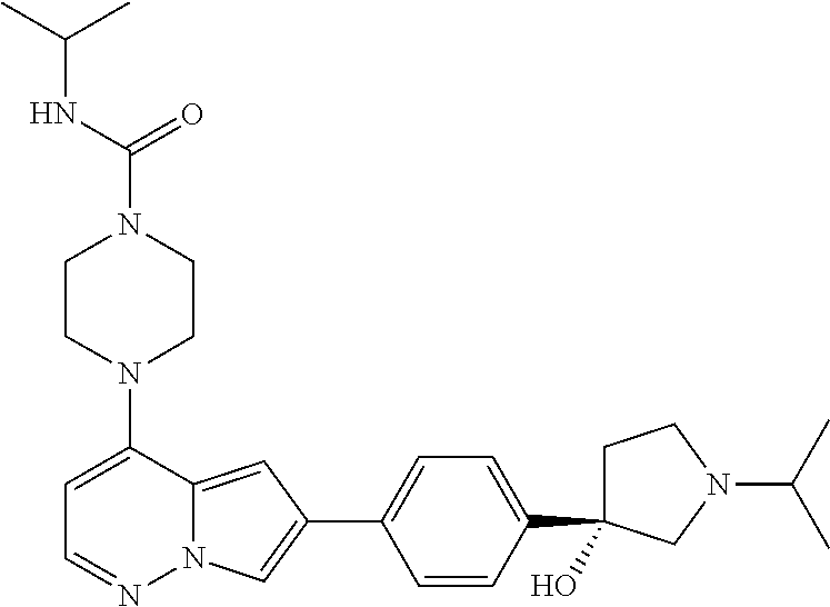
N1(C2=CC=NN3C2=CC(C2=CC=C(C4(O)CCN(C(C)C)C4)C=C2)=C3)CCN(C(=O)NC(C)C)CC1
